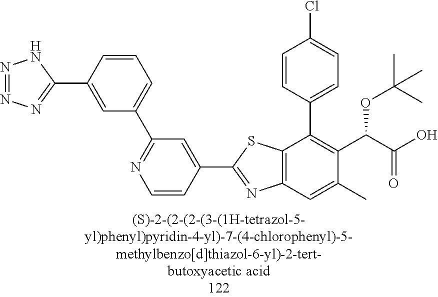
C12=C(C=C(C)C(C(OC(C)(C)C)C(O)=O)=C1C1=CC=C(Cl)C=C1)N=C(C1=CC(C3=CC=CC(C4=NN=NN4)=C3)=NC=C1)S2
